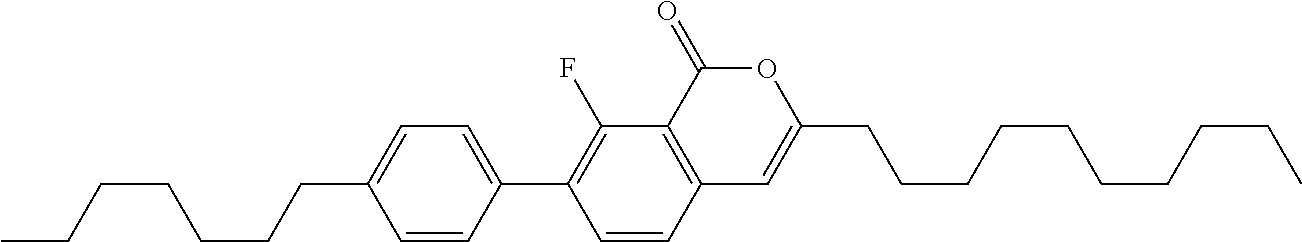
C12=C(C(=O)OC(CCCCCCCCCC)=C1)C(F)=C(C1=CC=C(CCCCCCC)C=C1)C=C2
